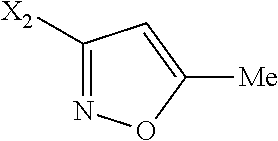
N1=C([X2])C=C([Me])O1
